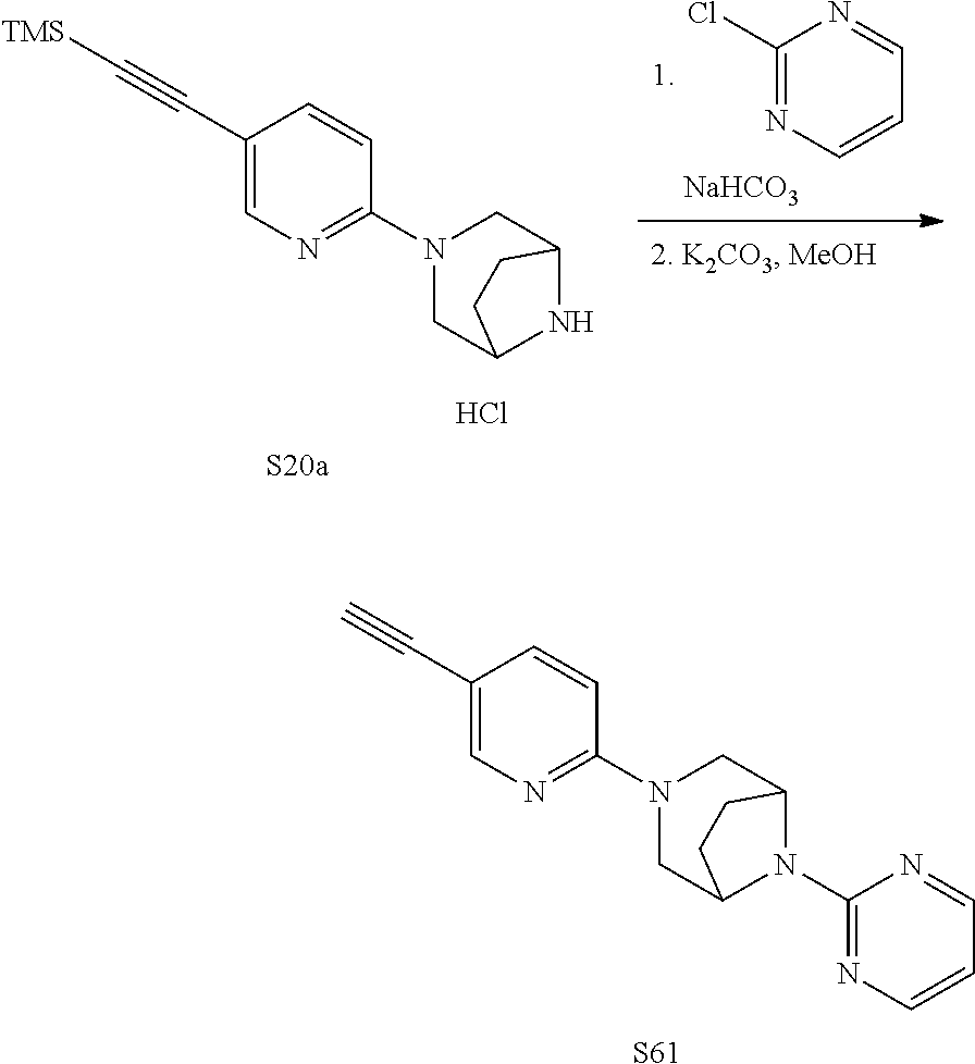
[S61].C1(C#C)=CN=C(N2CC3N(C4=NC=CC=N4)C(C2)CC3)C=C1.[1.    NaHCO3].ClC1=NC=CC=N1.C1(C#C[TMS])=CN=C(N2CC3NC(C2)CC3)C=C1.Cl.[S20a]
